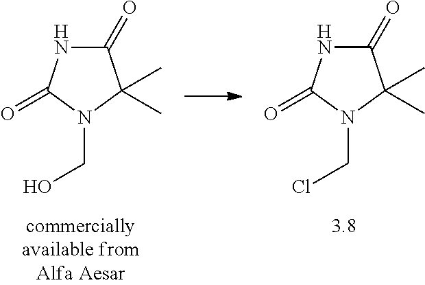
N1C(=O)C(C)(C)N(CO)C1=O.N1C(=O)C(C)(C)N(CCl)C1=O
